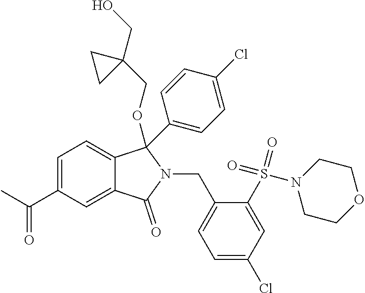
C1=C(C(C)=O)C=C2C(=C1)C(C1=CC=C(Cl)C=C1)(OCC1(CO)CC1)N(CC1=CC=C(Cl)C=C1S(N1CCOCC1)(=O)=O)C2=O
